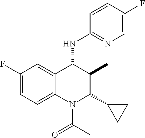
C1(F)=CC=C2C(=C1)C(NC1=NC=C(F)C=C1)C(C)C(C1CC1)N2C(C)=O
